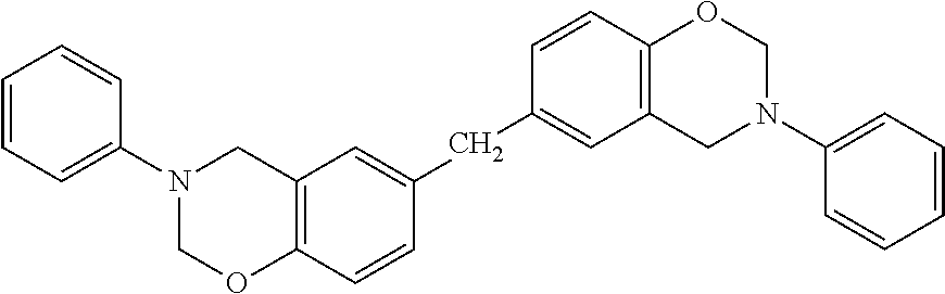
C1=CC=C(N2CC3=C(C=CC(CC4=CC5=C(C=C4)OCN(C4=CC=CC=C4)C5)=C3)OC2)C=C1
